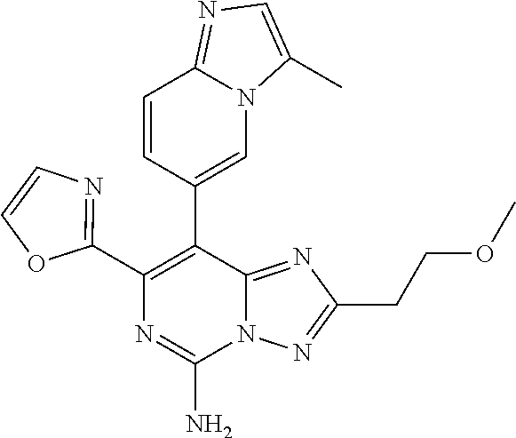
N12C(=NC(CCOC)=N1)C(C1=CN3C(=NC=C3C)C=C1)=C(C1=NC=CO1)N=C2N
